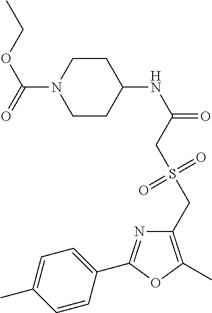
C1=C(C)C=CC(C2=NC(CS(CC(NC3CCN(C(=O)OCC)CC3)=O)(=O)=O)=C(C)O2)=C1
